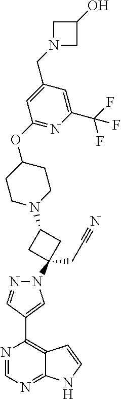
N1=CN=C2C(=C1C1=CN(C3(CC#N)CC(N4CCC(OC5=NC(C(F)(F)F)=CC(CN6CC(O)C6)=C5)CC4)C3)N=C1)C=CN2
